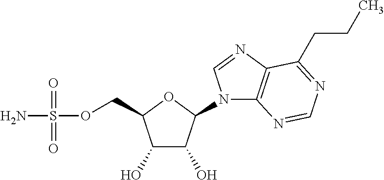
C1(O)C(O)C(N2C3=C(N=C2)C(CCC)=NC=N3)OC1COS(N)(=O)=O
